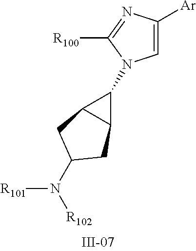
C1(N2C=C([Ar])N=C2[R100])C2C1CC(N([R101])[R102])C2
